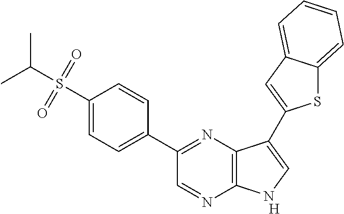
[H].C1(C2=NC3=C(N=C2)NC=C3C2=CC3=CC=CC=C3S2)=CC=C(S(C(C)C)(=O)=O)C=C1
